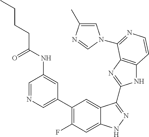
C1=C(C2=C(F)C=C3C(=C2)C(C2=NC4=C(N2)C=CN=C4N2C=C(C)N=C2)=NN3)C=C(NC(CCCC)=O)C=N1
